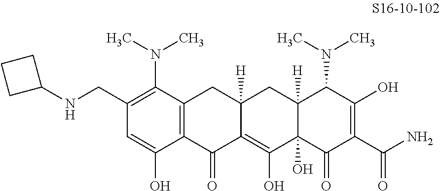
C1(CNC2CCC2)=C(N(C)C)C2=C(C(O)=C1)C(=O)C1=C(O)C3(O)C([H])(CC1([H])C2)C(N(C)C)C(O)=C(C(N)=O)C3=O
